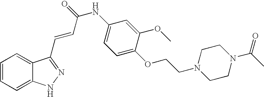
C1=CC=C2C(=C1)C(C=CC(NC1=CC=C(OCCN3CCN(C(C)=O)CC3)C(OC)=C1)=O)=NN2
